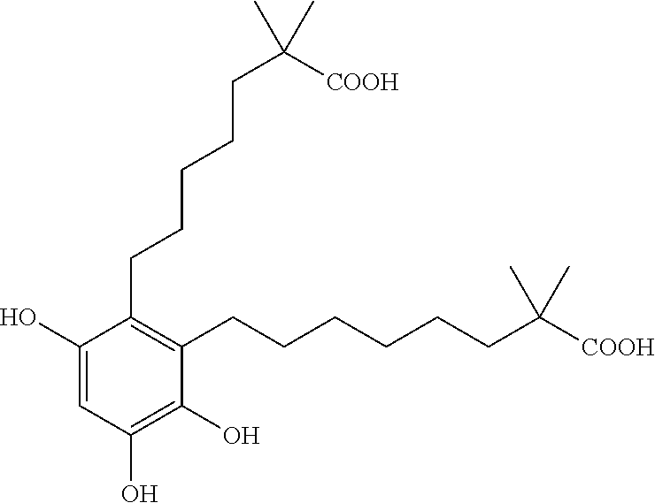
C1(CCCCCC([COOH])(C)C)=C(CCCCCCC([COOH])(C)C)C(O)=C(O)C=C1O
